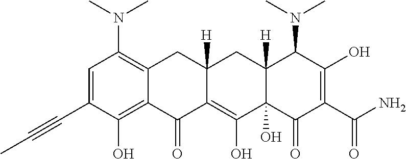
C1=C(C#CC)C(O)=C2C(=C1N(C)C)CC1([H])C(=C(O)C3(O)C([H])(C1)C(N(C)C)C(O)=C(C(N)=O)C3=O)C2=O
